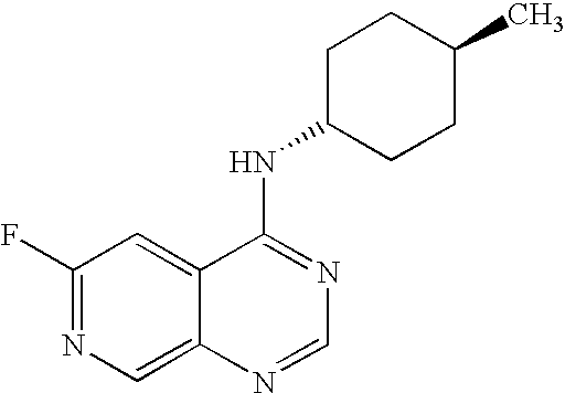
C1(F)=NC=C2C(=C1)C(NC1CCC(C)CC1)=NC=N2
